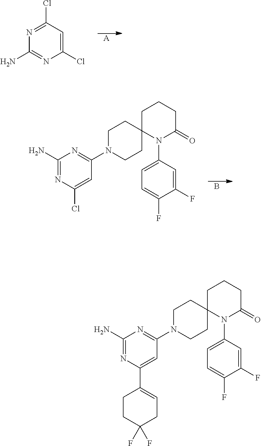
[A].C1(Cl)=NC(N)=NC(Cl)=C1.B.C1(N)=NC(Cl)=CC(N2CCC3(CC2)N(C2=CC=C(F)C(F)=C2)C(=O)CCC3)=N1.C1(N)=NC(C2=CCC(F)(F)CC2)=CC(N2CCC3(CC2)N(C2=CC=C(F)C(F)=C2)C(=O)CCC3)=N1
